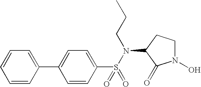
C1=CC(C2=CC=C(S(=O)(=O)N(C3C(=O)N(O)CC3)CCC)C=C2)=CC=C1
